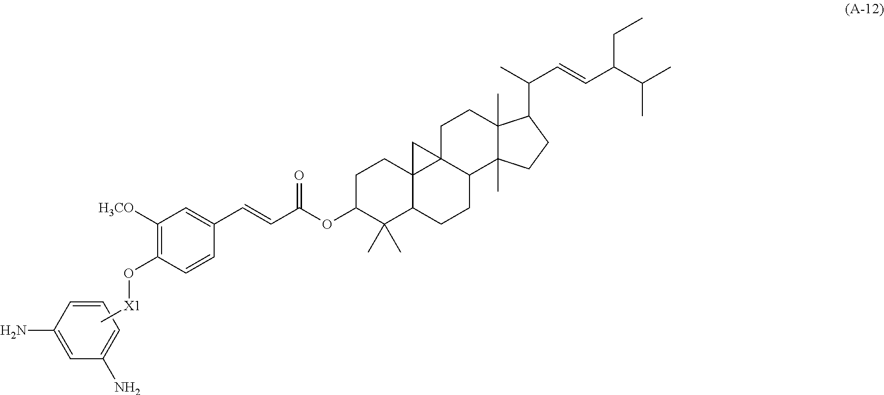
C1=CC=C(N)C=C1N.C1([H3CO])=C(O[X1]C)C=CC(C=CC(OC2C(C)(C)C3C4(CC2)C2(C(CC3)C3(C)C(C)(CC2)C(C(C)C=CC(C(C)C)CC)CC3)C4)=O)=C1
